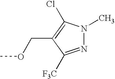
N1=C([F3C])C(COC)=C(Cl)N1C
